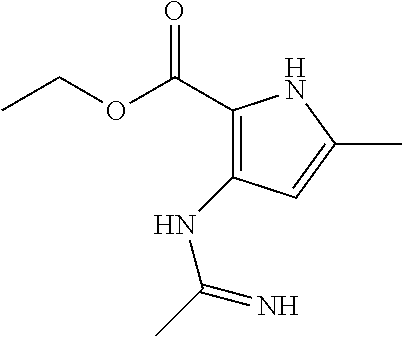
C1(C(OCC)=O)=C(NC(=N)C)C=C(C)N1
